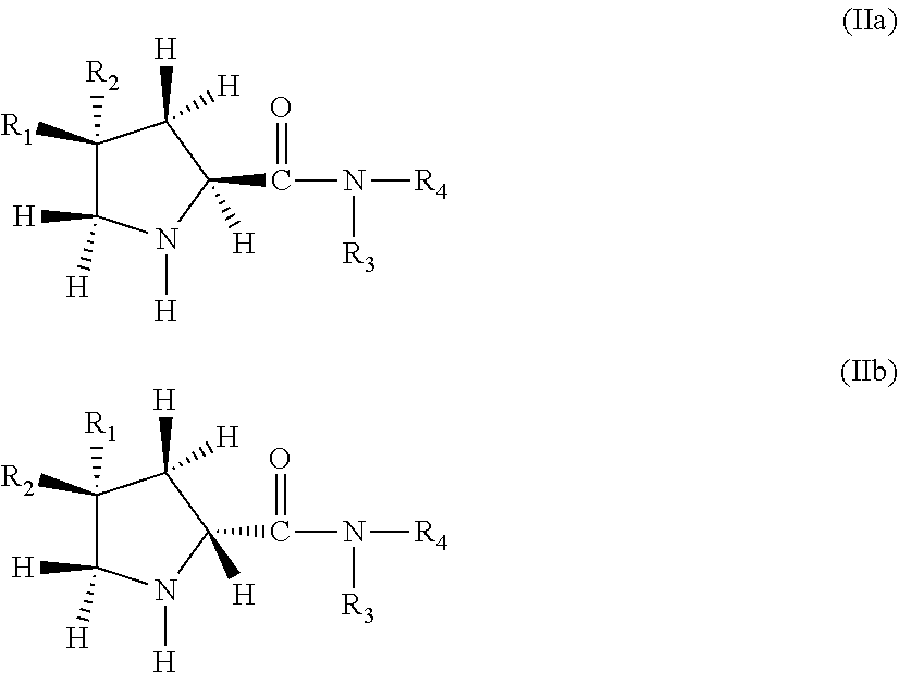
C1([R1])([R2])C([H])([H])N([H])C(C(N([R4])[R3])=O)([H])C1([H])[H].C1([R2])([R1])C([H])([H])N([H])C(C(N([R4])[R3])=O)([H])C1([H])[H]
